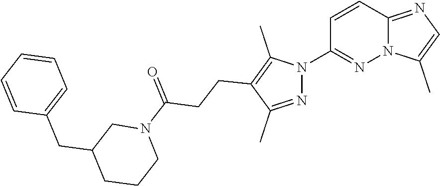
C12=NC=C(C)N1N=C(N1N=C(C)C(CCC(N3CC(CC4=CC=CC=C4)CCC3)=O)=C1C)C=C2
